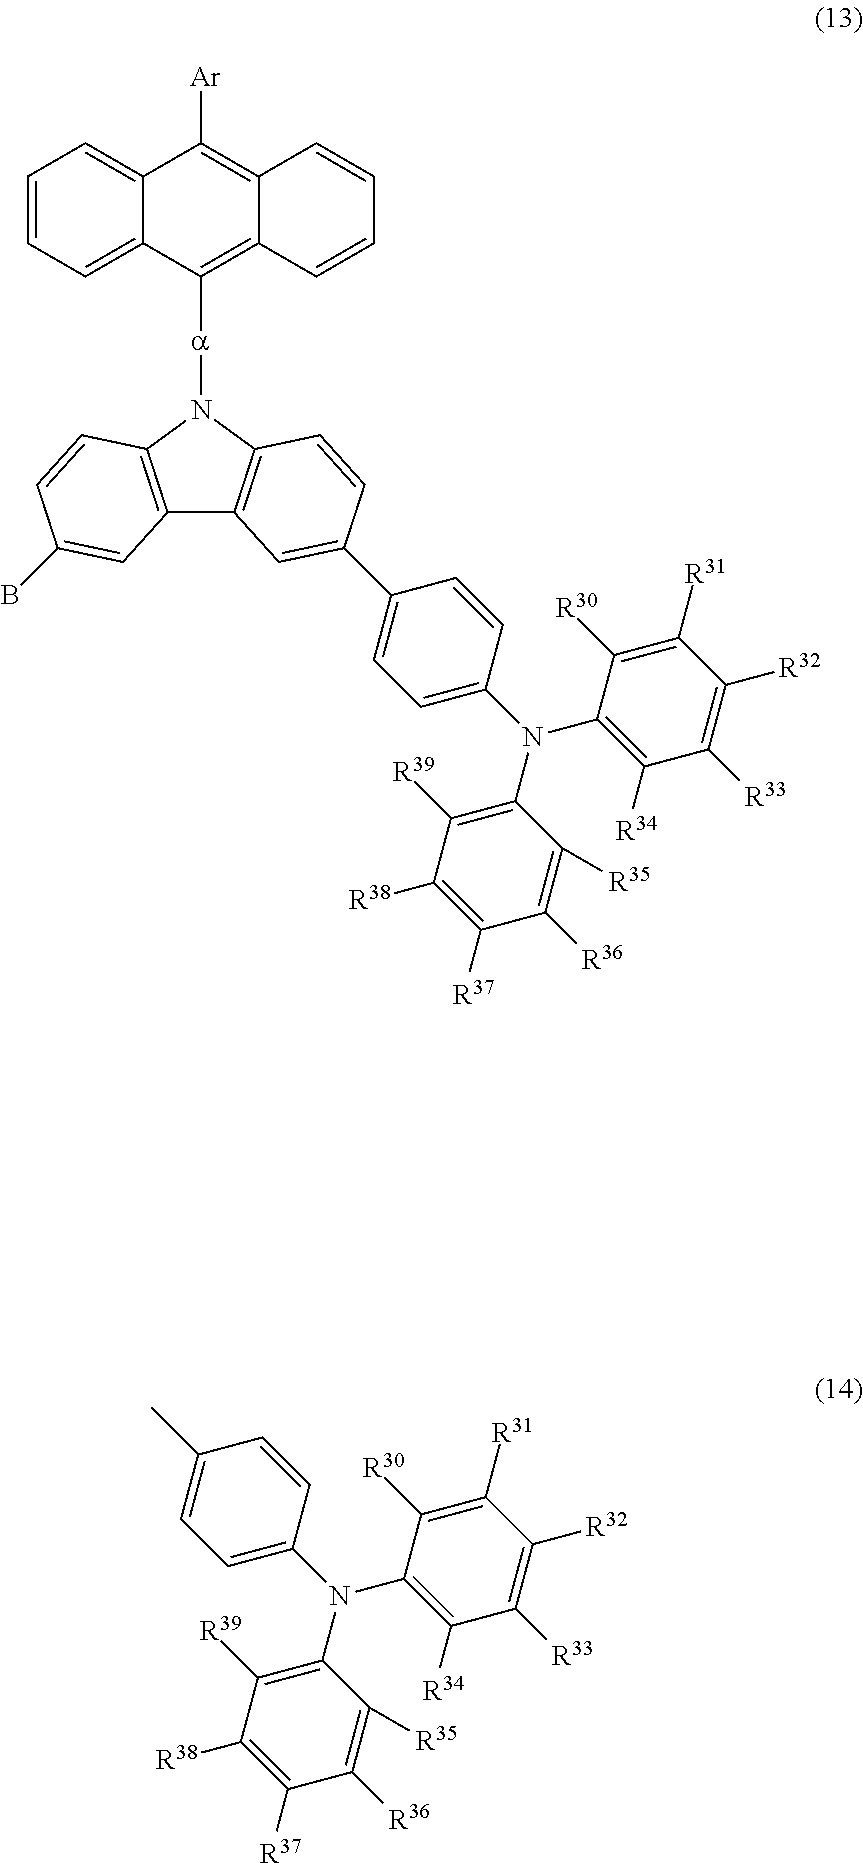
C1=CC=C2C(=C1)C([Ar])=C1C(=C2[a]N2C3=C(C4=C2C=CC(C2=CC=C(N(C5=C([R34])C([R33])=C([R32])C([R31])=C5[R30])C5=C([R39])C([R38])=C([R37])C([R36])=C5[R35])C=C2)=C4)C=C(B)C=C3)C=CC=C1.CC1=CC=C(N(C2=C([R34])C([R33])=C([R32])C([R31])=C2[R30])C2=C([R39])C([R38])=C([R37])C([R36])=C2[R35])C=C1
